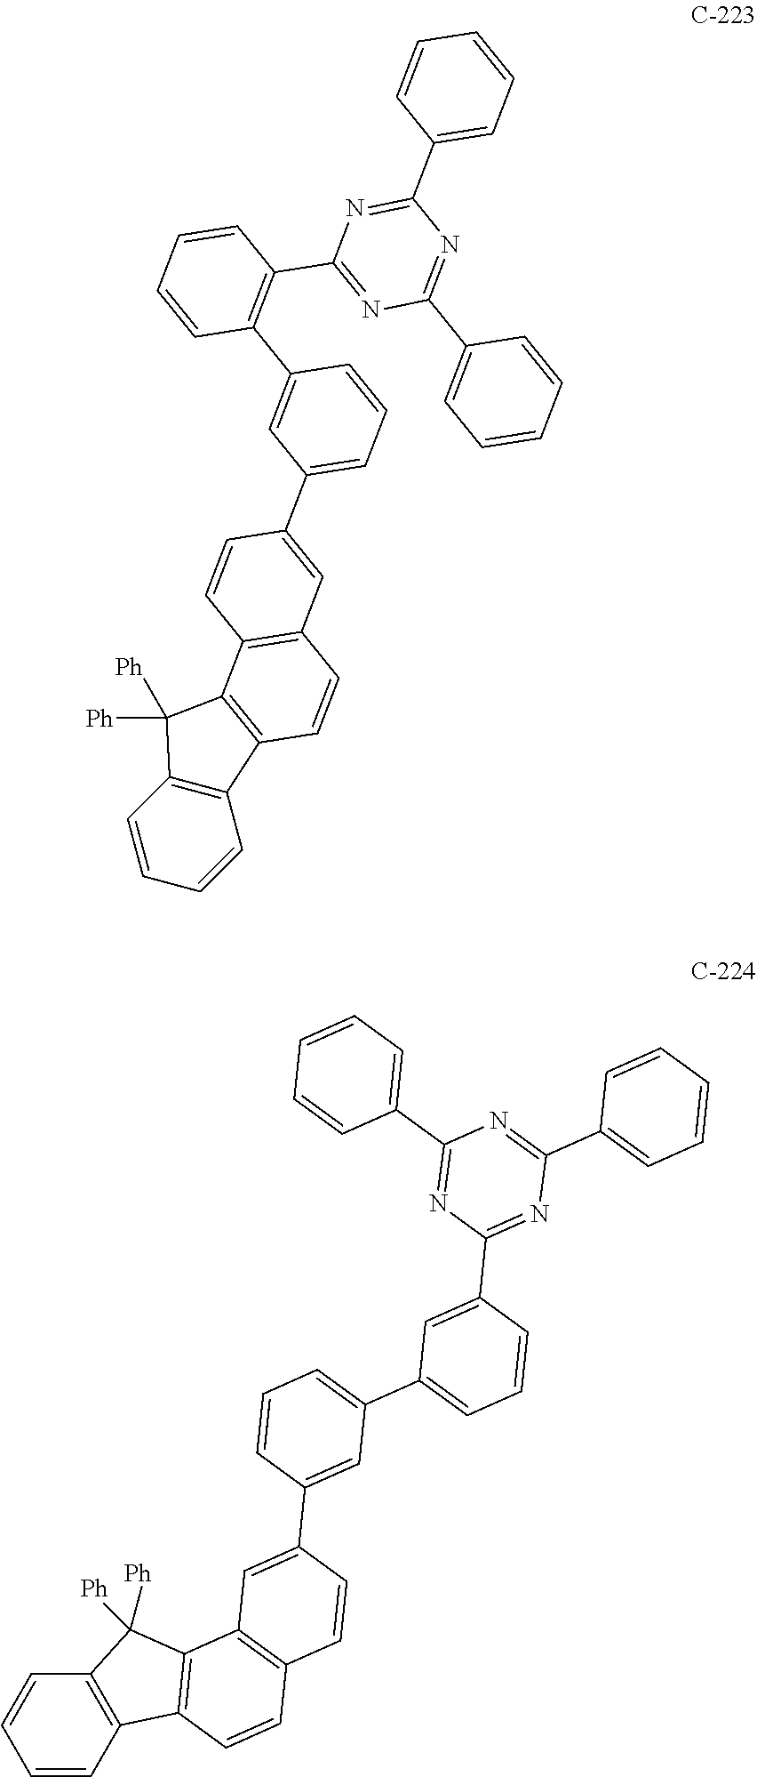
C1=CC2=C(C=C1)C([Ph])([Ph])C1=C2C=CC2=C1C=CC(C1=CC=CC(C3=C(C4=NC(C5=CC=CC=C5)=NC(C5=CC=CC=C5)=N4)C=CC=C3)=C1)=C2.C1=CC2=C(C=C1)C([Ph])([Ph])C1=C2C=CC2=C1C=C(C1=CC(C3=CC=CC(C4=NC(C5=CC=CC=C5)=NC(C5=CC=CC=C5)=N4)=C3)=CC=C1)C=C2
